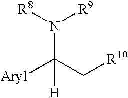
N(C(C[R10])([Aryl])[H])([R8])[R9]
